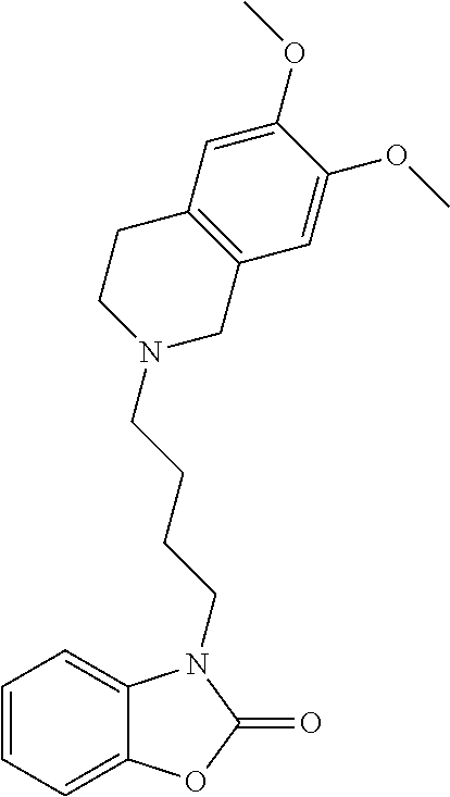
C1=CC=C2C(=C1)N(CCCCN1CC3=C(CC1)C=C(OC)C(OC)=C3)C(=O)O2
